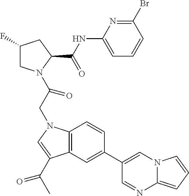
C1(F)CN(C(CN2C3=C(C(C(C)=O)=C2)C=C(C2=CN4C(=CC=C4)N=C2)C=C3)=O)C(C(NC2=CC=CC(Br)=N2)=O)C1
